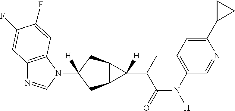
C12=C(N(C3([H])CC4C(C3)C4(C(C(N([H])C3=CC=C(C4CC4)N=C3)=O)C)[H])C=N1)C=C(F)C(F)=C2
